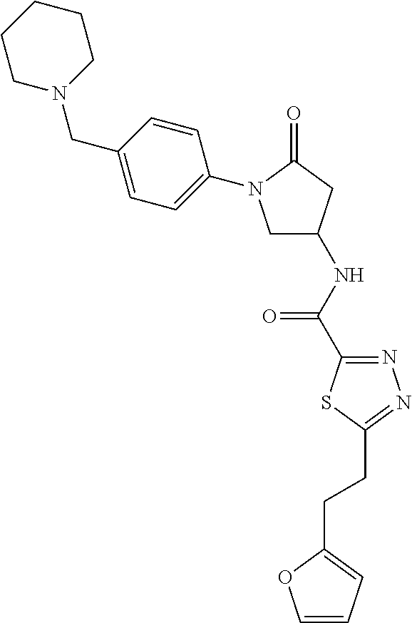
C1N(CC2=CC=C(N3CC(NC(=O)C4=NN=C(CCC5=CC=CO5)S4)CC3=O)C=C2)CCCC1
